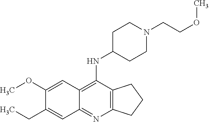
C1(OC)=CC2=C(NC3CCN(CCOC)CC3)C3=C(N=C2C=C1CC)CCC3
